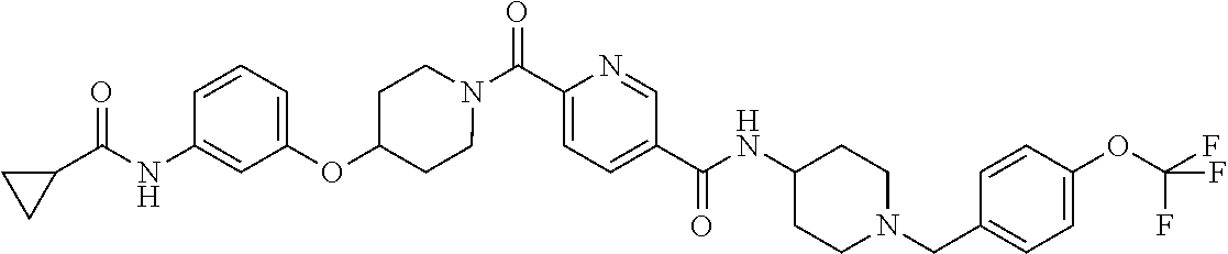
N(C(C1=CC=C(C(=O)N2CCC(OC3=CC=CC(NC(C4CC4)=O)=C3)CC2)N=C1)=O)C1CCN(CC2=CC=C(OC(F)(F)F)C=C2)CC1
